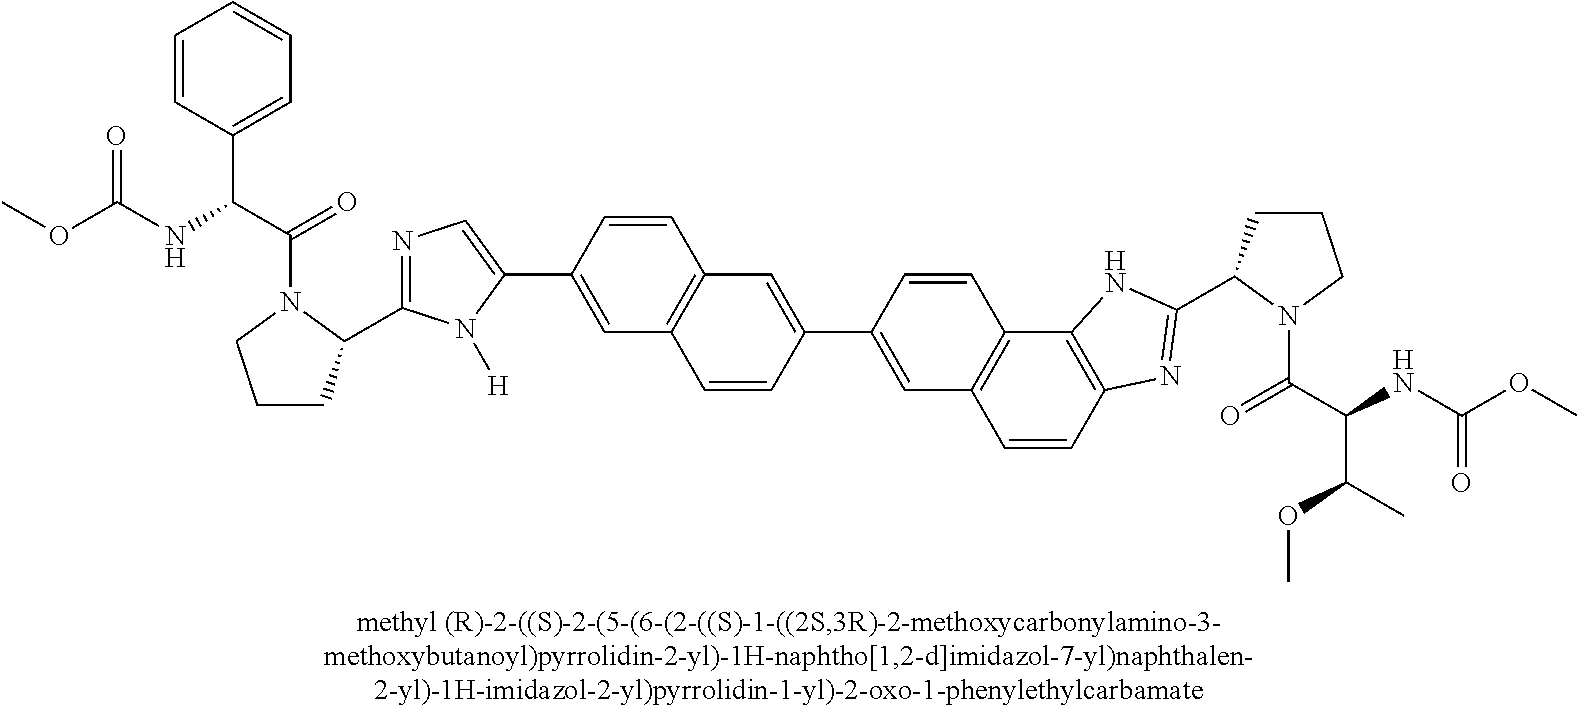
C12=C(C3=C(C=C1)N=C(C1CCCN1C(C(NC(OC)=O)C(C)OC)=O)N3)C=CC(C1=CC3=C(C=C(C4=CN=C(C5CCCN5C(C(NC(OC)=O)C5=CC=CC=C5)=O)N4[H])C=C3)C=C1)=C2
